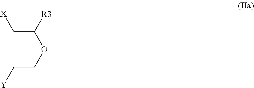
C(C([R3])OCC[Y])[X]
